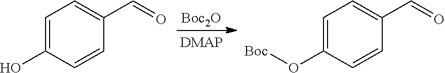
[Boc2O].C1=C(O)C=CC(C=O)=C1.C1=C(O[Boc])C=CC(C=O)=C1
